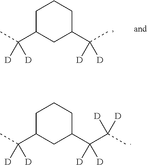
C1C(C(C)([D])[D])CC(C(C(C)([D])[D])([D])[D])CC1.C1C(C(C)([D])[D])CC(C(C)([D])[D])CC1
